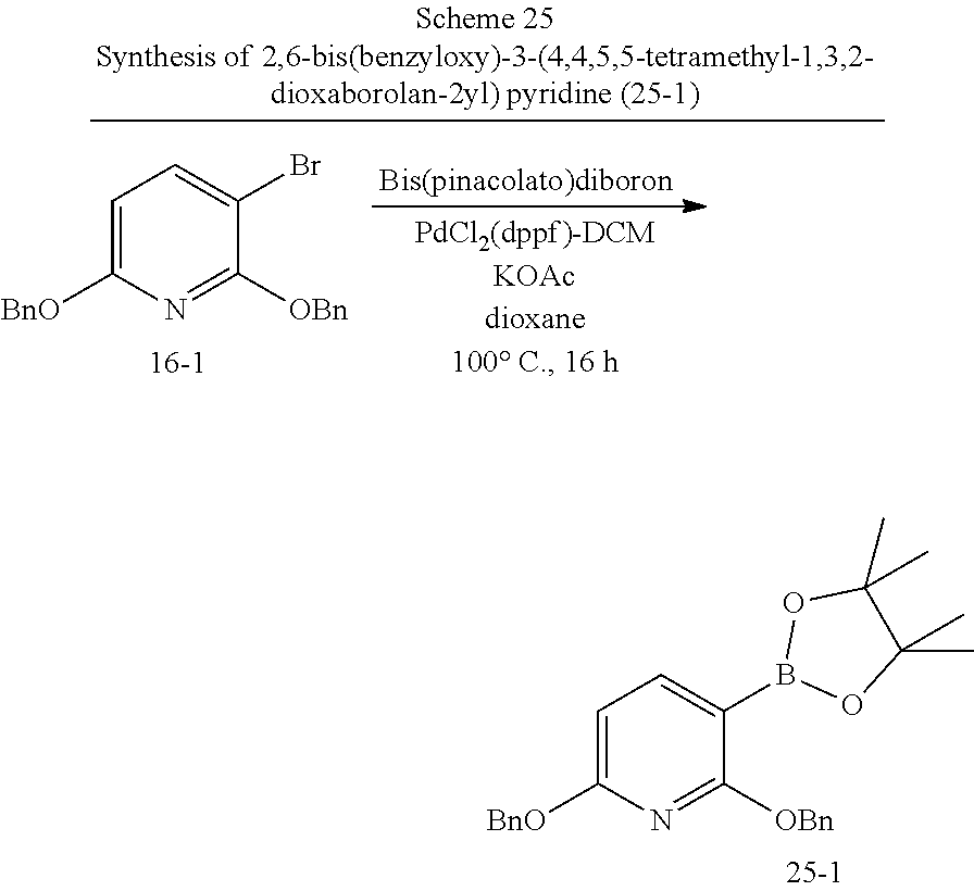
C1=C([BnO])N=C([OBn])C(B2OC(C)(C)C(C)(C)O2)=C1.C1=C([BnO])N=C([OBn])C(Br)=C1
